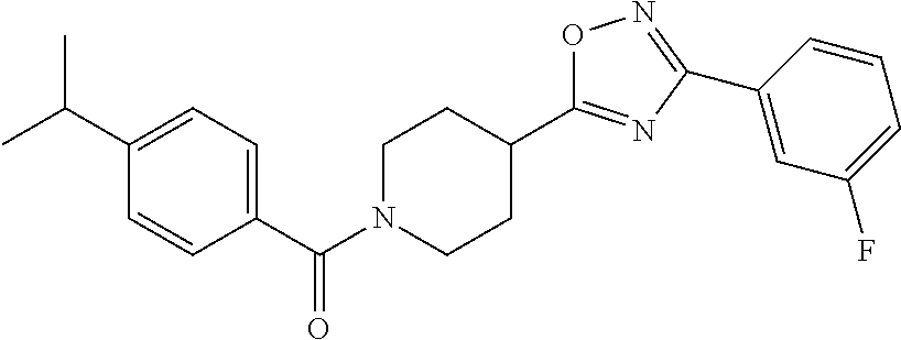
C(=O)(C1=CC=C(C(C)C)C=C1)N1CCC(C2=NC(C3=CC(F)=CC=C3)=NO2)CC1
